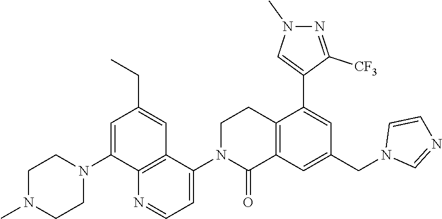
C1N(C2=CC=NC3=C2C=C(CC)C=C3N2CCN(C)CC2)C(=O)C2=C(C1)C(C1=CN(C)N=C1[CF3])=CC(CN1C=NC=C1)=C2
